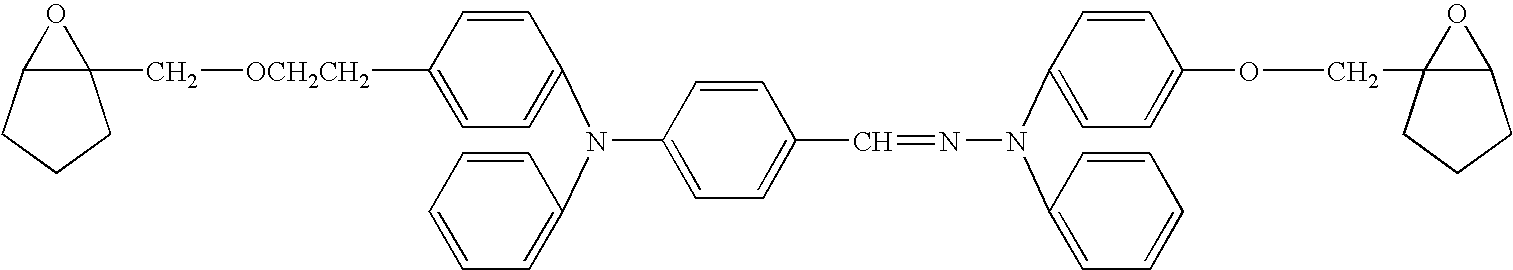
N(C1=CC=C([OCH2CH2]CC23C(CCC2)O3)C=C1)(C1=CC=CC=C1)C1=CC=C(C=NN(C2=CC=C(OCC34C(CCC3)O4)C=C2)C2=CC=CC=C2)C=C1
